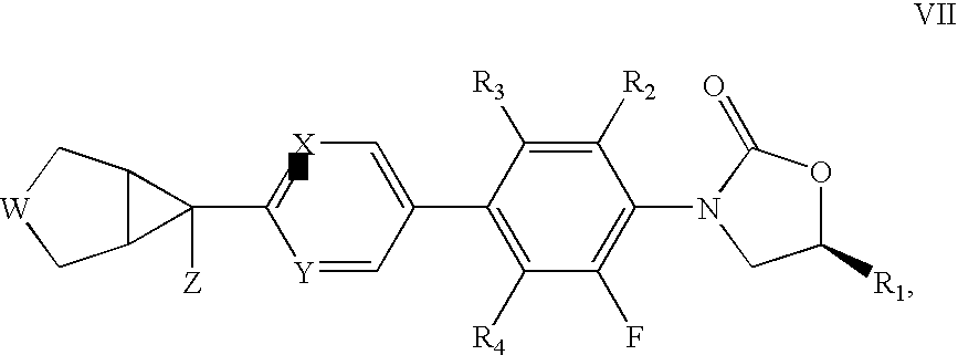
C1([R1])OC(=O)N(C2=C(F)C([R4])=C(C3=C[X]=C(C4([Z])C5C4C[W]C5)[Y]=C3)C([R3])=C2[R2])C1
